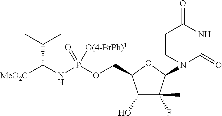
C1(O)C(F)(C)C(N2C=CC(=O)NC2=O)OC1COP(NC([MeO2C])C(C)C)(=O)[O(4-BrPh)1]
